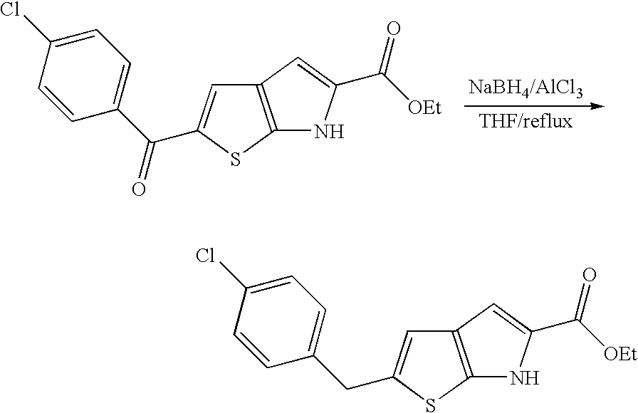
C12=C(SC(C(C3=CC=C(Cl)C=C3)=O)=C1)NC(C([OEt])=O)=C2.C12=C(SC(CC3=CC=C(Cl)C=C3)=C1)NC(C([OEt])=O)=C2
